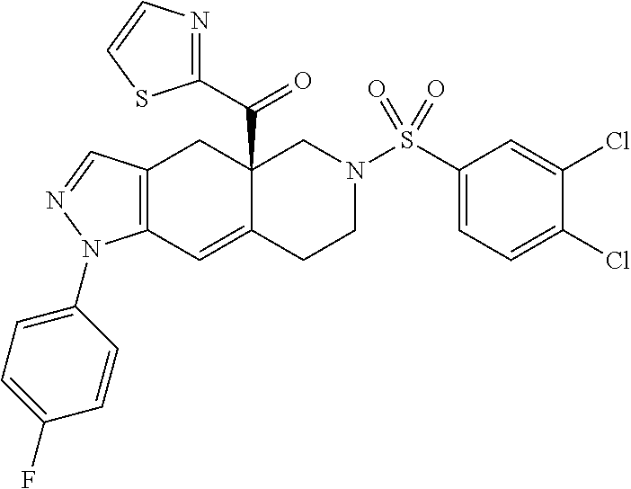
C12=C(C=C3C(C(C4=NC=CS4)=O)(C1)CN(S(C1=CC=C(Cl)C(Cl)=C1)(=O)=O)CC3)N(C1=CC=C(F)C=C1)N=C2
